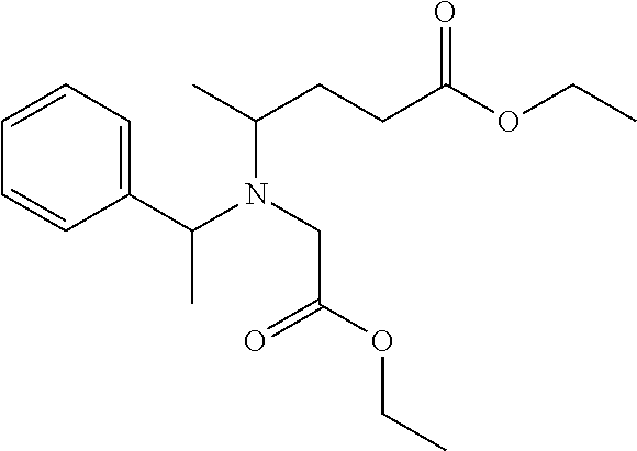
CC(C1=CC=CC=C1)N(C(CCC(OCC)=O)C)CC(OCC)=O
